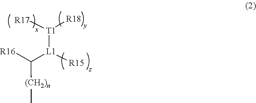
[T1]([L1](C([R16])[(CH2)n]C)[R15])([R17])[R18]
